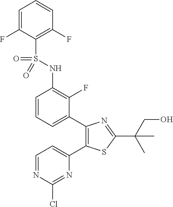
C1=C(F)C(S(NC2=C(F)C(C3=C(C4=CC=NC(Cl)=N4)SC(C(CO)(C)C)=N3)=CC=C2)(=O)=O)=C(F)C=C1
